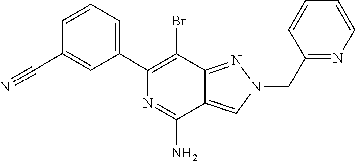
C1(C2=CC=CC(C#N)=C2)=C(Br)C2=NN(CC3=NC=CC=C3)C=C2C(N)=N1
